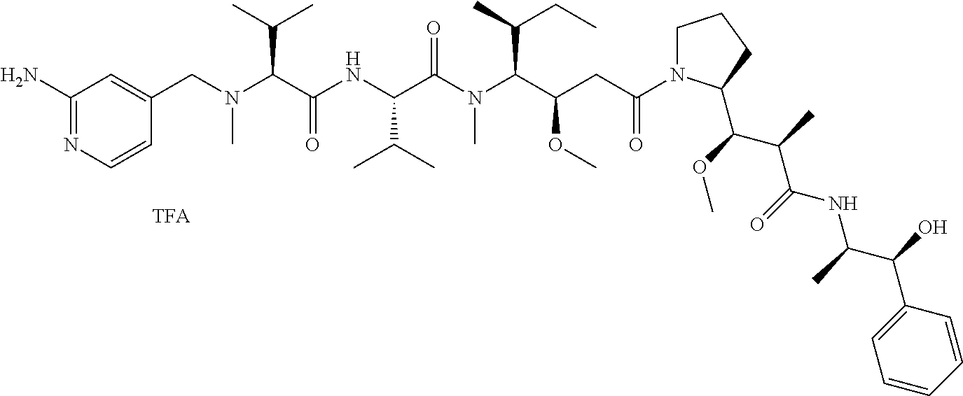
C1(N)=NC=CC(CN(C(C(NC(C(N(C(C(CC(N2CCCC2C(C(C(NC(C(C2=CC=CC=C2)O)C)=O)C)OC)=O)OC)C(C)CC)C)=O)C(C)C)=O)C(C)C)C)=C1
